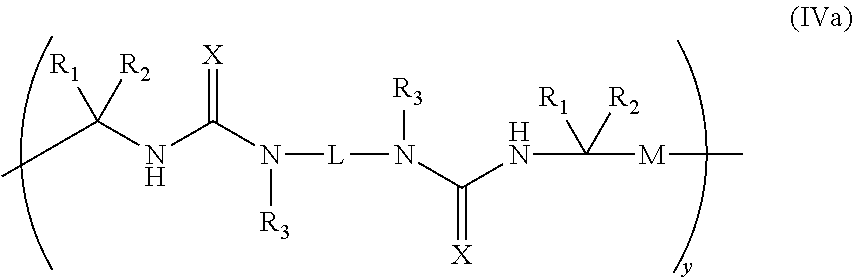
CC(NC(N([R3])[L]N(C(NC([R1])([R2])[M]C)=[X])[R3])=[X])([R1])[R2]
